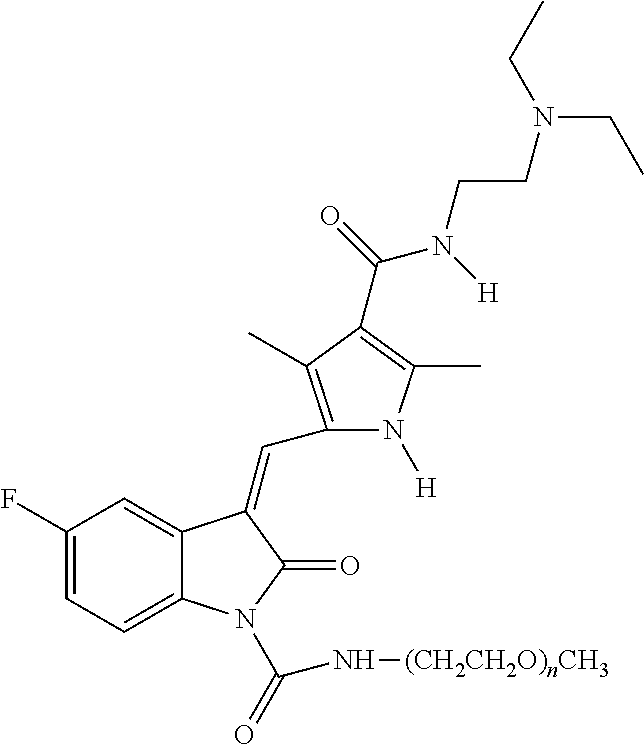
C(N[(CH2CH2O)nCH3])(=O)N1C2=CC=C(F)C=C2C(=CC2=C(C)C(C(=O)N([H])CCN(CC)CC)=C(C)N2[H])C1=O
